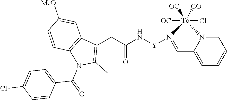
C1(C(N2C3=C(C=C([MeO])C=C3)C(CC(N[Y]N3=CC4=CC=CC=N4[Tc]3([OC])(Cl)([OC])[CO])=O)=C2C)=O)=CC=C(Cl)C=C1
